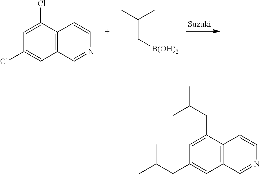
C12=C(C(Cl)=CC(Cl)=C1)C=CN=C2.CC(C)C[B(OH)2].C12=C(C(CC(C)C)=CC(CC(C)C)=C1)C=CN=C2
